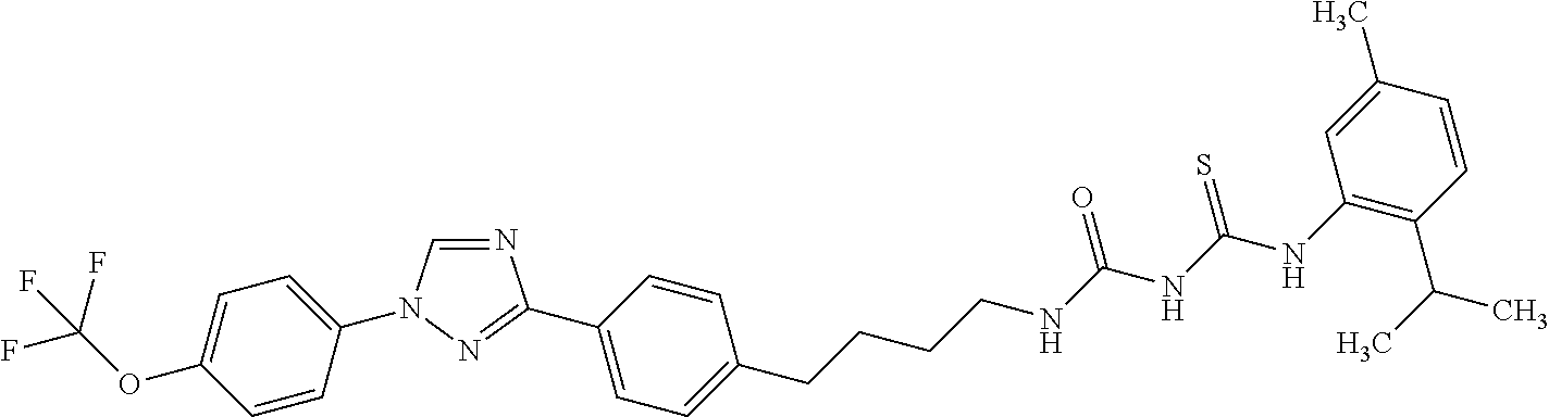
N1=CN(C2=CC=C(OC(F)(F)F)C=C2)N=C1C1=CC=C(CCCCNC(NC(NC2=C(C(C)C)C=CC(C)=C2)=S)=O)C=C1
